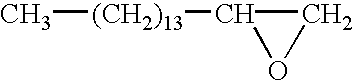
C[(CH2)13]C1CO1
